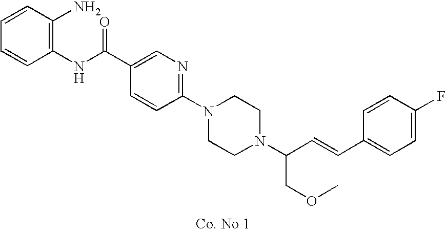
C1(NC(=O)C2=CN=C(N3CCN(C(COC)C=CC4=CC=C(F)C=C4)CC3)C=C2)=C(N)C=CC=C1
